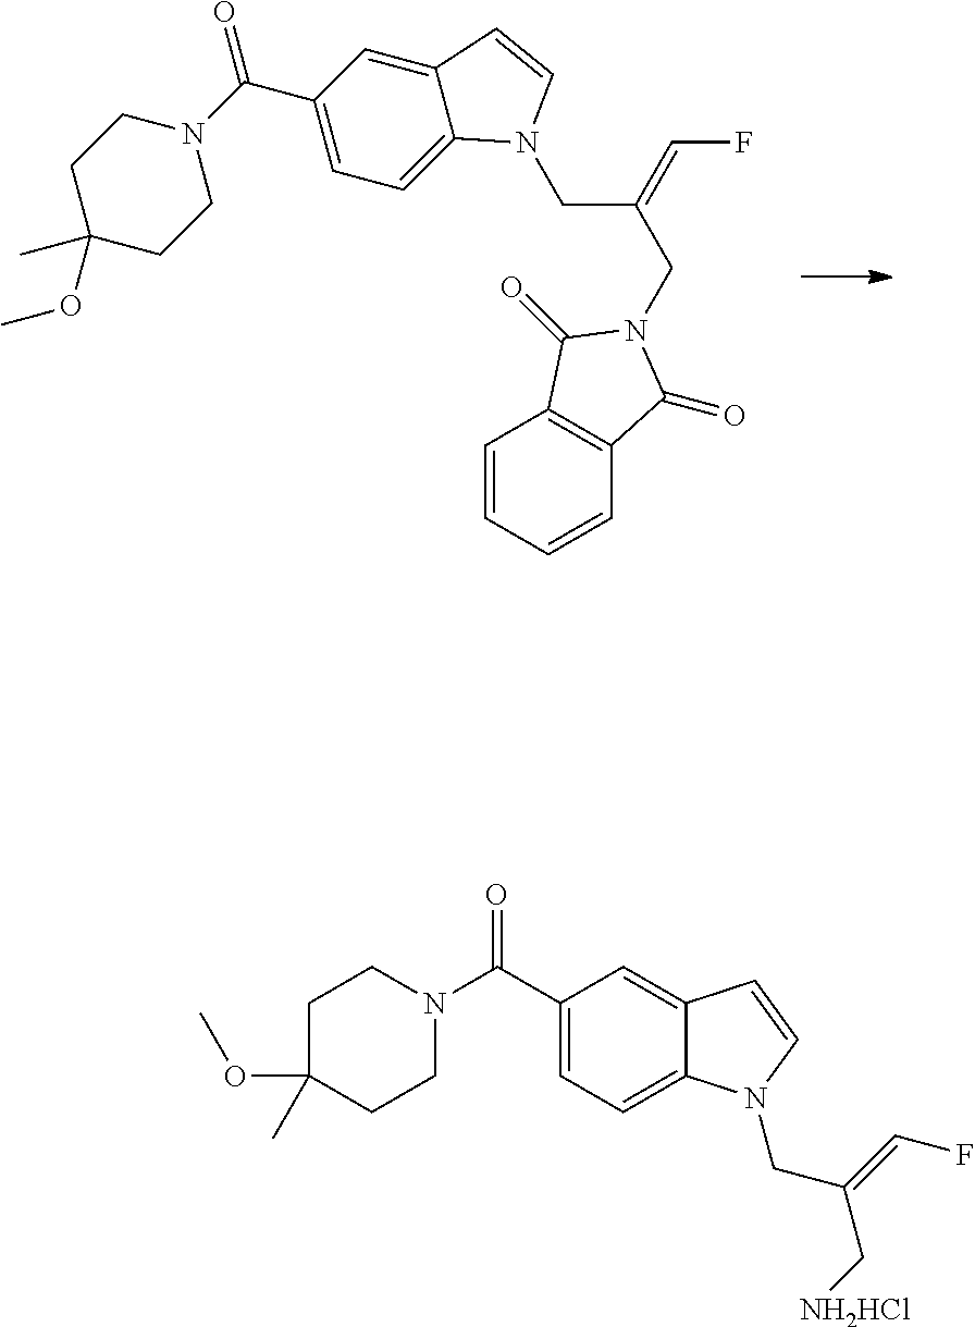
C1(C(=O)N2CCC(OC)(C)CC2)=CC=C2C(=C1)C=CN2CC(CN1C(=O)C2=C(C1=O)C=CC=C2)=CF.C1(C(=O)N2CCC(C)(OC)CC2)=CC=C2C(=C1)C=CN2CC(C[NH2HCl])=CF
